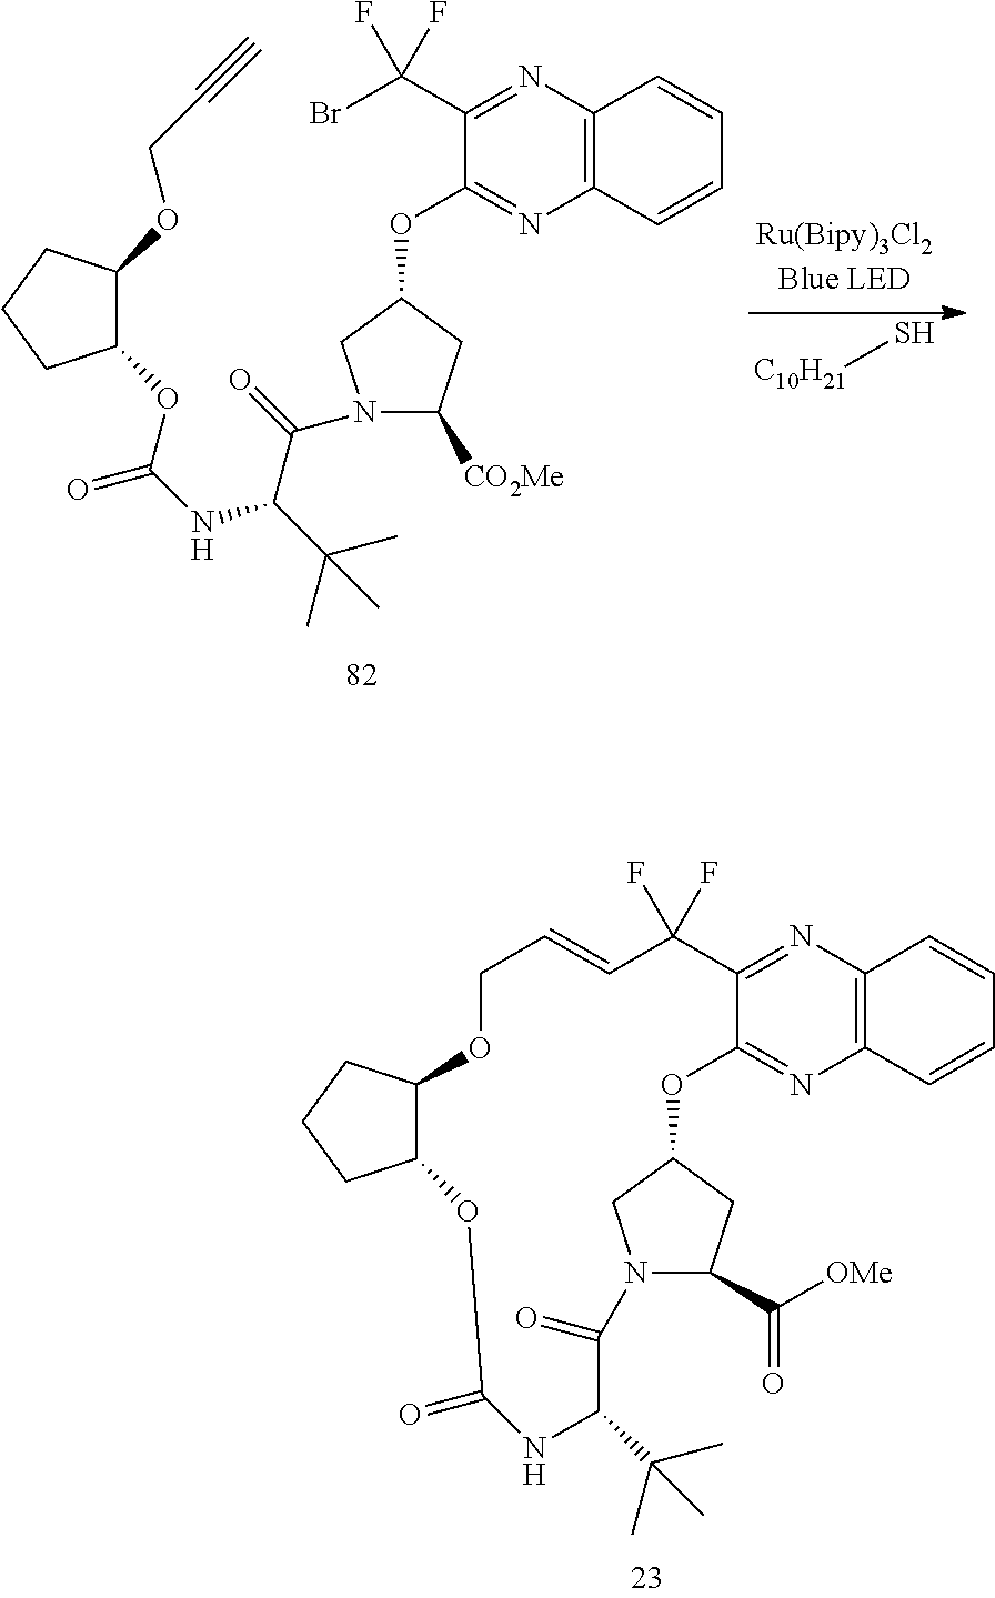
C12=C(N=C(C(Br)(F)F)C(OC3CN(C(=O)C(C(C)(C)C)NC(=O)OC4C(OCC#C)CCC4)C([CO2Me])C3)=N1)C=CC=C2.[C10H21]S.C12=C(N=C3C(=N1)OC1CN(C(C(=O)[OMe])C1)C(=O)C(C(C)(C)C)NC(=O)OC1C(OCC=CC3(F)F)CCC1)C=CC=C2
